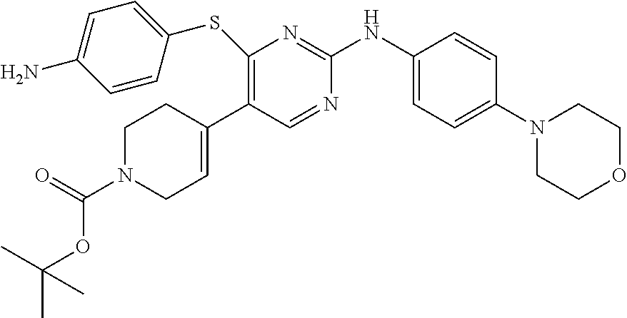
C1(SC2=CC=C(N)C=C2)=C(C2=CCN(C(OC(C)(C)C)=O)CC2)C=NC(NC2=CC=C(N3CCOCC3)C=C2)=N1
